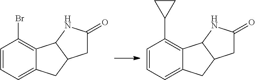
C1=CC=C2C(=C1Br)C1C(C2)CC(=O)N1.C1=CC=C2C(=C1C1CC1)C1C(C2)CC(=O)N1
